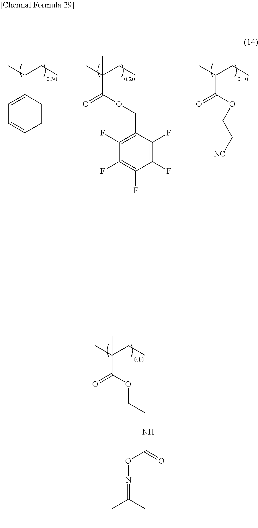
CC(CC)(C(=O)OCC1=C(F)C(F)=C(F)C(F)=C1F)C.CC(CC)C(=O)OCC[NC].CC(CC)C1=CC=CC=C1.CC(CC)(C(=O)OCCNC(ON=C(C)CC)=O)C
